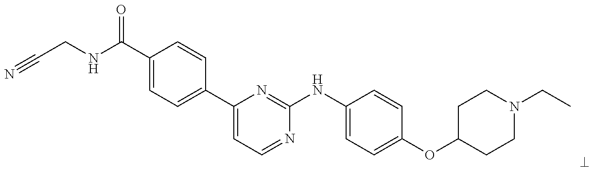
N#CCNC(C1=CC=C(C2=CC=NC(NC3=CC=C(OC4CCN(CC)CC4)C=C3)=N2)C=C1)=O
